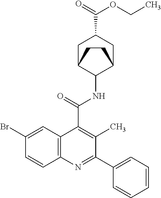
C1C2C(NC(C3=C(C)C(C4=CC=CC=C4)=NC4=C3C=C(Br)C=C4)=O)C(CC1C(=O)OCC)CC2
